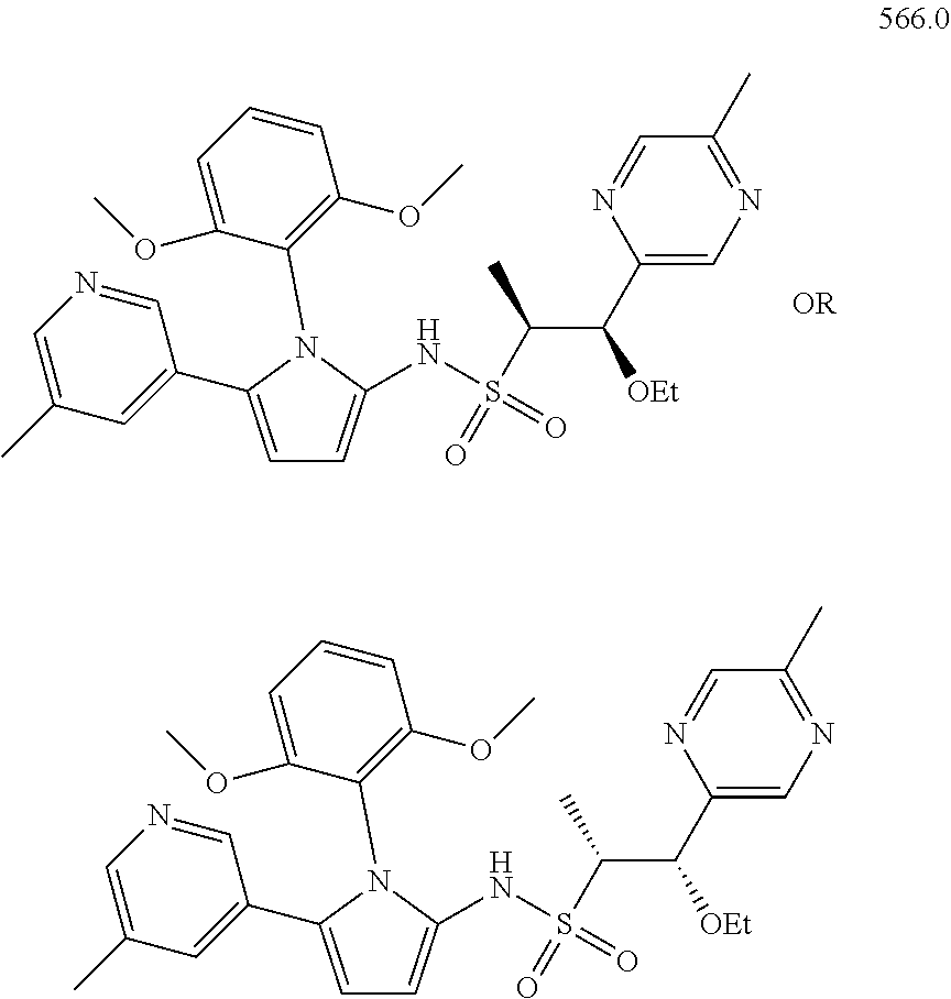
C(C(C1=CN=C(C)C=N1)[OEt])(S(=O)(NC1=CC=C(C2=CC(C)=CN=C2)N1C1=C(OC)C=CC=C1OC)=O)C.[OR].C(C(C1=CN=C(C)C=N1)[OEt])(S(=O)(NC1=CC=C(C2=CC(C)=CN=C2)N1C1=C(OC)C=CC=C1OC)=O)C
